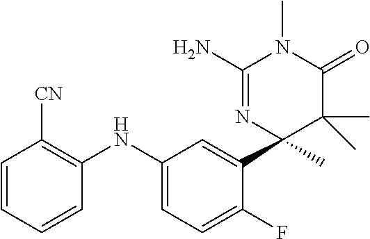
C1(NC2=C([CN])C=CC=C2)=CC=C(F)C(C2(C)C(C)(C)C(=O)N(C)C(N)=N2)=C1
